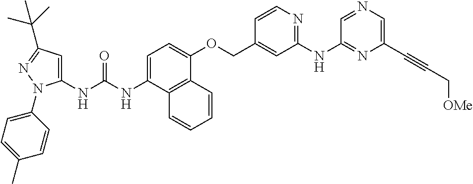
C1=C(NC(NC2=CC(C(C)(C)C)=NN2C2=CC=C(C)C=C2)=O)C2=C(C(OCC3=CC(NC4=NC(C#CC[OMe])=CN=C4)=NC=C3)=C1)C=CC=C2
